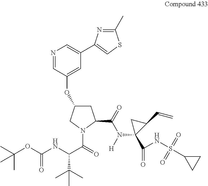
N1=CC(OC2CC(C(N(C3(C(NS(C4CC4)(=O)=O)=O)C(C=C)C3)[H])=O)N(C(=O)C(NC(OC(C)(C)C)=O)C(C)(C)C)C2)=CC(C2=CSC(C)=N2)=C1
